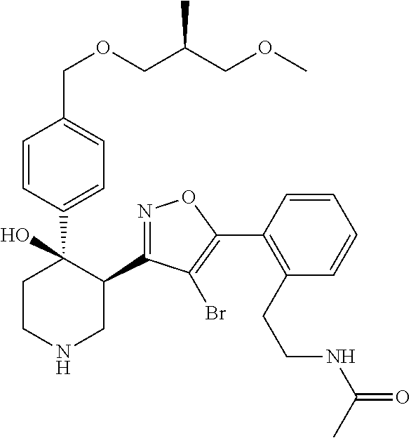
C1=CC(C2(O)CCNCC2C2=NOC(C3=C(CCNC(=O)C)C=CC=C3)=C2Br)=CC=C1COCC(COC)C
